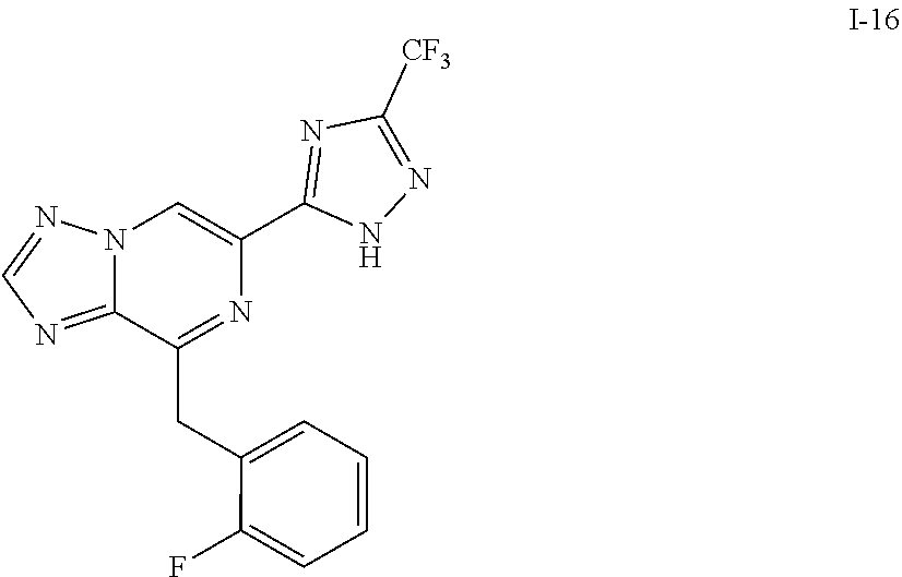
C1(CC2=NC(C3=NC([CF3])=NN3)=CN3C2=NC=N3)=CC=CC=C1F
